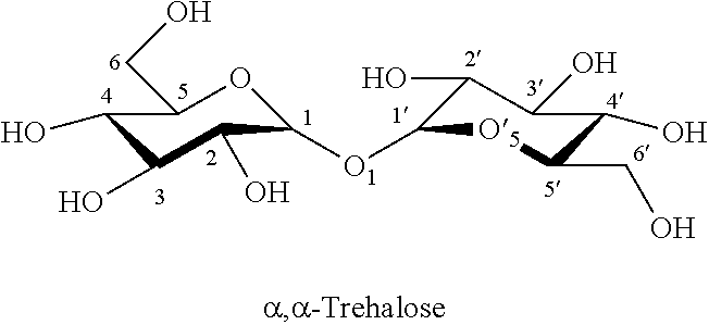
C1(O)C(O)C(O)C([O1]C2C(O)C(O)C(O)C(CO)[O5]2)OC1CO
